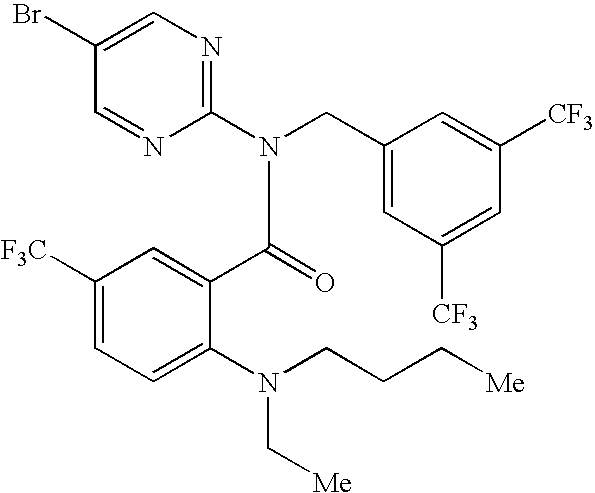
C1(Br)=CN=C(N(CC2=CC([CF3])=CC([CF3])=C2)C(=O)C2=CC([F3C])=CC=C2N(C[Me])CCC[Me])N=C1
